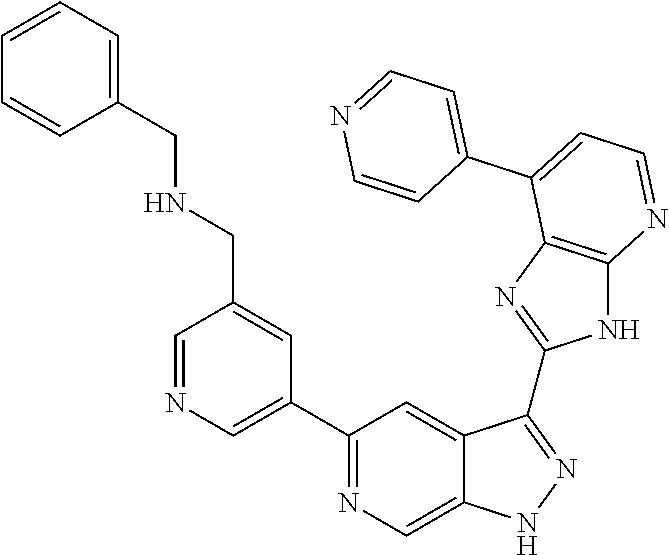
C1=NC=C(C2=NC=C3C(=C2)C(C2=NC4=C(N2)N=CC=C4C2=CC=NC=C2)=NN3)C=C1CNCC1=CC=CC=C1
